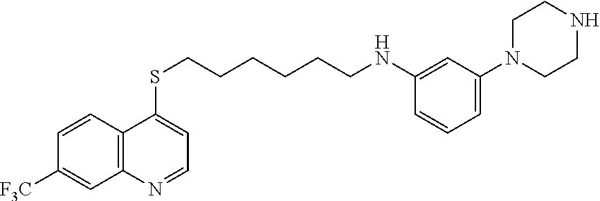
C1=CC2=C(C=C1[F3C])N=CC=C2SCCCCCCNC1=CC(N2CCNCC2)=CC=C1
